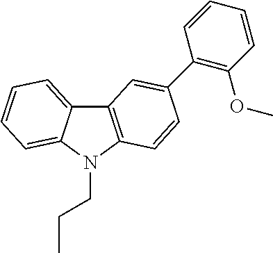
C12=CC=CC=C1N(CCC)C1=C2C=C(C2=C(OC)C=CC=C2)C=C1
